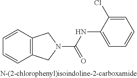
C1=CC=CC2=C1CN(C(NC1=CC=CC=C1Cl)=O)C2
